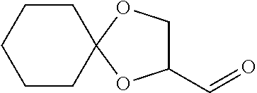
C1CC2(CCC1)OCC(C=O)O2
